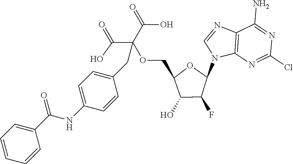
C12=C(N=C(Cl)N=C1N)N(C1OC(COC(C(=O)O)(C(=O)O)CC3=CC=C(NC(C4=CC=CC=C4)=O)C=C3)C(O)C1F)C=N2
